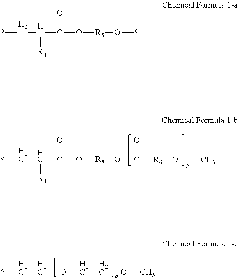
C(*)C(C(O[R5]OC([R6]OC)=O)=O)[R4].C(*)COCCOC.C(*)C(C(O[R5]O*)=O)[R4]
